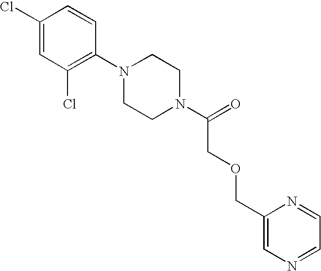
C1(Cl)=CC(Cl)=C(N2CCN(C(=O)COCC3=CN=CC=N3)CC2)C=C1
